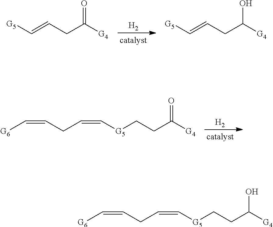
[H2].[G5]C=CCC([G4])=O.[G5]C=CCC([G4])O.[H2].C(=C[G6])CC=C[G5]CCC([G4])=O.C(=C[G6])CC=C[G5]CCC([G4])O
